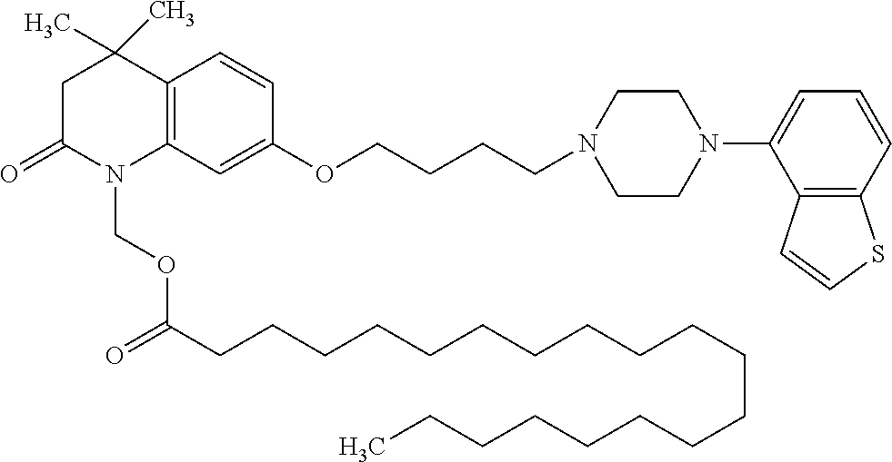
C12=C(C=C(OCCCCN3CCN(C4=CC=CC5=C4C=CS5)CC3)C=C1)N(COC(CCCCCCCCCCCCCCCCCCC)=O)C(=O)CC2(C)C
